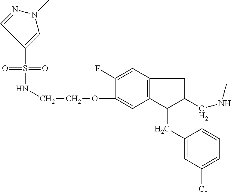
S(=O)(NCCOC1=CC2=C(C=C1F)CC(CNC)C2CC1=CC(Cl)=CC=C1)(=O)C1=CN(C)N=C1
